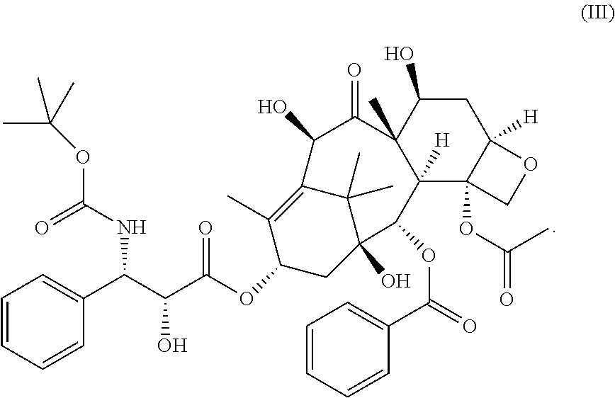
C1=CC(C(C(C(OC2CC3(O)C(C)(C)C(=C2C)C(O)C(=O)C2(C)C(O)CC4([H])C(OC(C)=O)(C2([H])C3OC(=O)C2=CC=CC=C2)CO4)=O)O)NC(OC(C)(C)C)=O)=CC=C1
